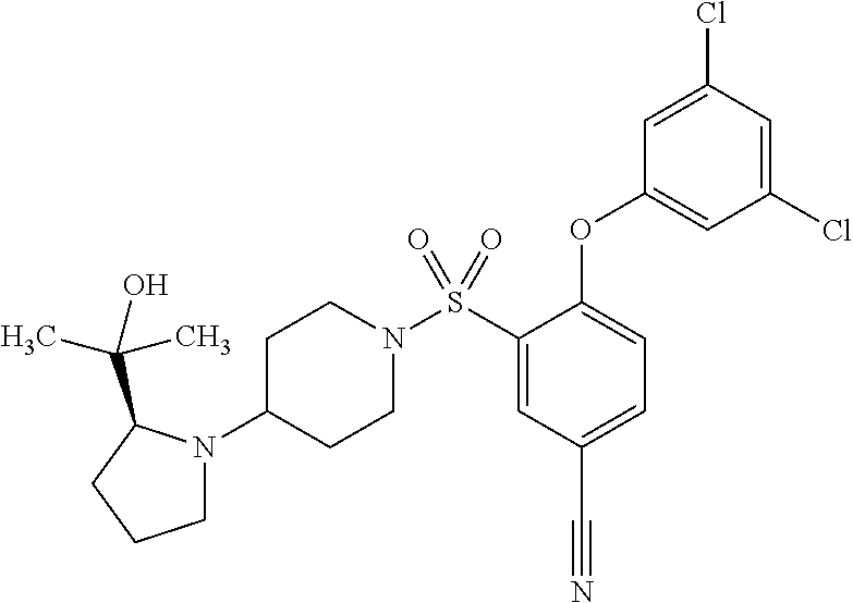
N1(S(C2=CC(C#N)=CC=C2OC2=CC(Cl)=CC(Cl)=C2)(=O)=O)CCC(N2CCCC2C(C)(O)C)CC1
